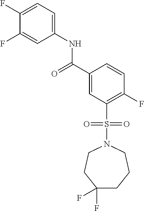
C1(F)=CC=C(NC(C2=CC(S(N3CCC(F)(F)CCC3)(=O)=O)=C(F)C=C2)=O)C=C1F
